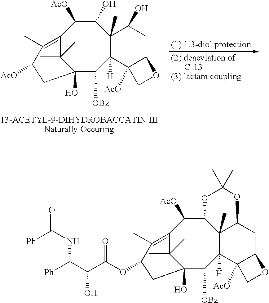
C12=C(C)C([AcO])CC(O)(C1(C)C)C([OBz])C1([H])C(C)(C(O)C2[AcO])C(O)CC2C1([AcO])CO2.C12=C(C)C(OC(C(C([Ph])NC([Ph])=O)O)=O)CC(O)(C1(C)C)C([OBz])C1([H])C3(C)C(C2[AcO])OC(C)(C)OC3CC2C1([AcO])CO2
